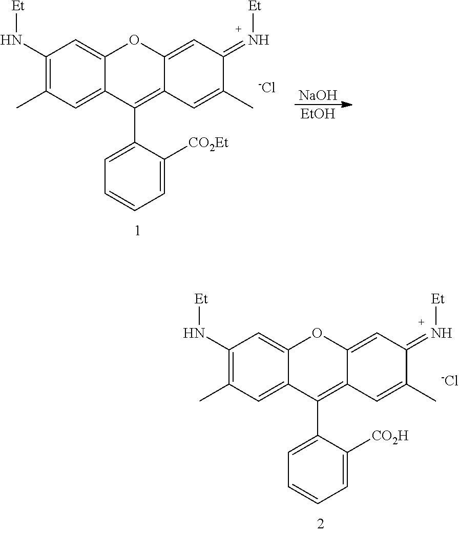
C1(N[Et])=C(C)C=C2C(=C1)OC1=CC(=N[Et])C(C)=CC1=C2C1=CC=CC=C1[CO2Et].[-Cl].[NaOH].[EtOH].C1(N[Et])=C(C)C=C2C(=C1)OC1=CC(=N[Et])C(C)=CC1=C2C1=CC=CC=C1[CO2H].[-Cl]
